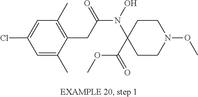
C1=C(Cl)C=C(C)C(CC(N(O)C2(C(=O)OC)CCN(OC)CC2)=O)=C1C
